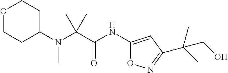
C(N(C1CCOCC1)C)(C(NC1=CC(C(C)(C)CO)=NO1)=O)(C)C
